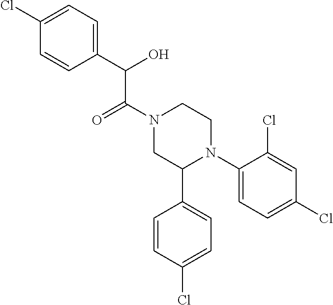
C(C(N1CC(C2=CC=C(Cl)C=C2)N(C2=CC=C(Cl)C=C2Cl)CC1)=O)(C1=CC=C(Cl)C=C1)O
